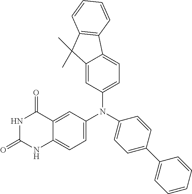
C12=CC(N(C3=CC=C(C4=CC=CC=C4)C=C3)C3=CC=C4C(=C3)C(=O)NC(=O)N4)=CC=C1C1=C(C2(C)C)C=CC=C1
